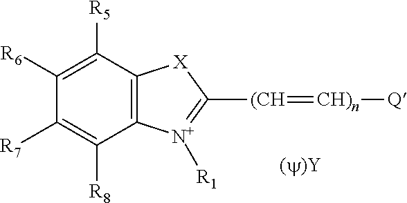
C12=C(C([R5])=C([R6])C([R7])=C1[R8])[X]C([(CH]=[CH)n][Q])=[N+]2[R1]
